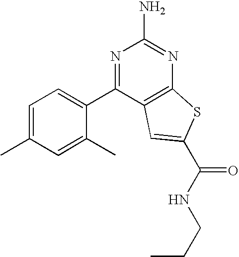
N1=C(C2=CC=C(C)C=C2C)C2=C(N=C1N)SC(C(NCCC)=O)=C2
